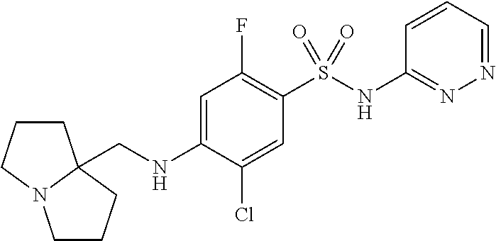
C1(NS(C2=C(F)C=C(NCC34CCCN3CCC4)C(Cl)=C2)(=O)=O)=NN=CC=C1
